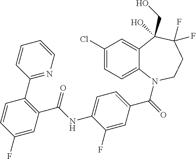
C12=CC(Cl)=CC=C1N(C(=O)C1=CC=C(NC(C3=C(C4=NC=CC=C4)C=CC(F)=C3)=O)C(F)=C1)CCC(F)(F)C2(CO)O
